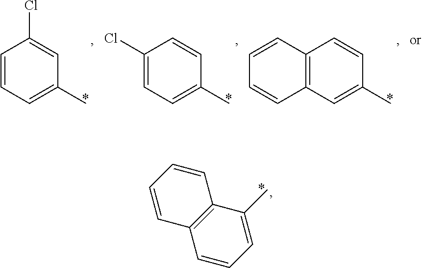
C1=CC2=C(C=C1)C=CC=C2C.C1=CC=C(C)C=C1Cl.C1(Cl)=CC=C(C)C=C1.C12=C(C=C(C)C=C1)C=CC=C2
